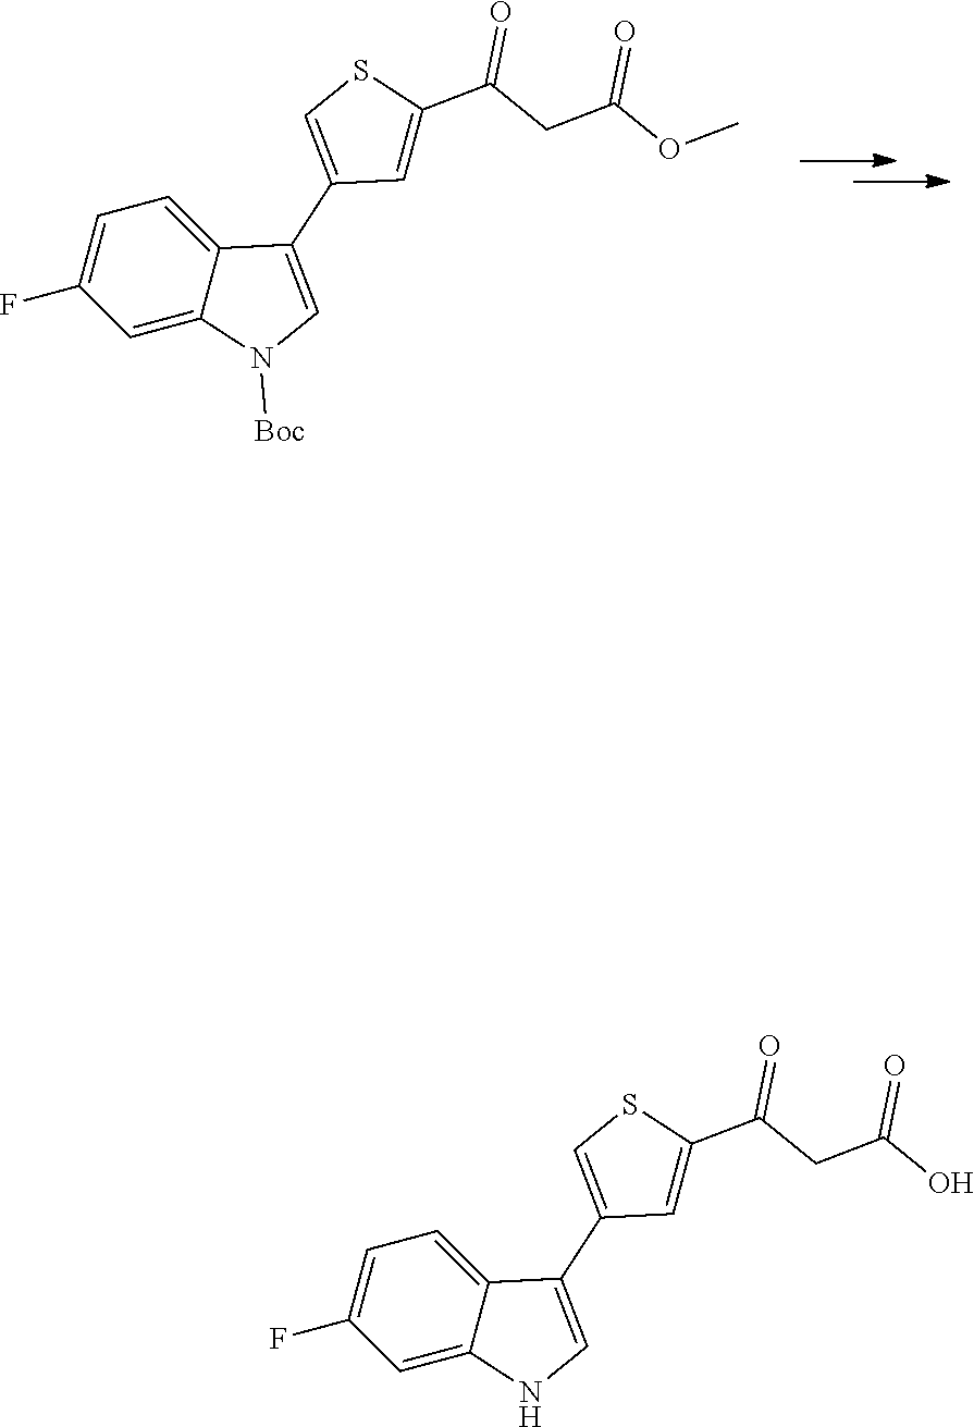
C1=C2C(=CC=C1F)C(C1=CSC(C(=O)CC(=O)OC)=C1)=CN2[Boc].C1=C2C(=CC=C1F)C(C1=CSC(C(=O)CC(=O)O)=C1)=CN2
